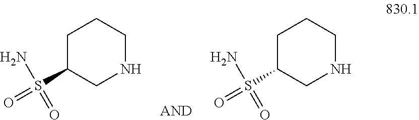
C1C(S(=O)(N)=O)CNCC1.C1C(S(=O)(N)=O)CNCC1
